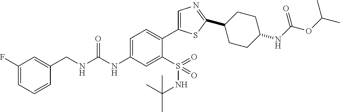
C1(CNC(NC2=CC=C(C3=CN=C(C4CCC(NC(OC(C)C)=O)CC4)S3)C(S(NC(C)(C)C)(=O)=O)=C2)=O)=CC(F)=CC=C1
